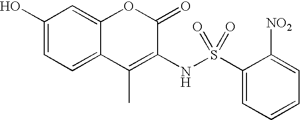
C1(O)=CC=C2C(=C1)OC(=O)C(NS(C1=CC=CC=C1[NO2])(=O)=O)=C2C
